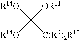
[R14O]C([OR11])([R14O])[C(R9)2R10]
